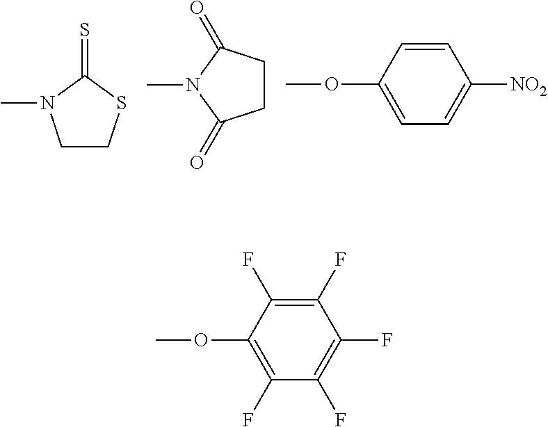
C1CSC(=S)N1C.C1CC(=O)N(C)C1=O.C1=CC(OC)=CC=C1[NO2].C1(F)=C(F)C(OC)=C(F)C(F)=C1F
